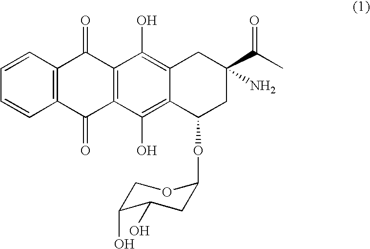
C1=CC2=C(C=C1)C(=O)C1=C(C2=O)C(O)=C2C(=C1O)CC(C(C)=O)(N)CC2OC1CC(O)C(O)CO1
